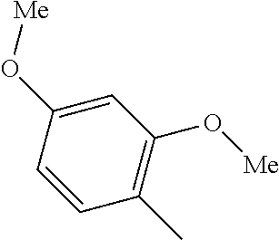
C1=C(O[Me])C=CC(C)=C1O[Me]
